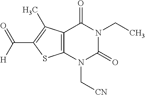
C12=C(N(C[CN])C(=O)N(CC)C1=O)SC(C(=O)[H])=C2C
